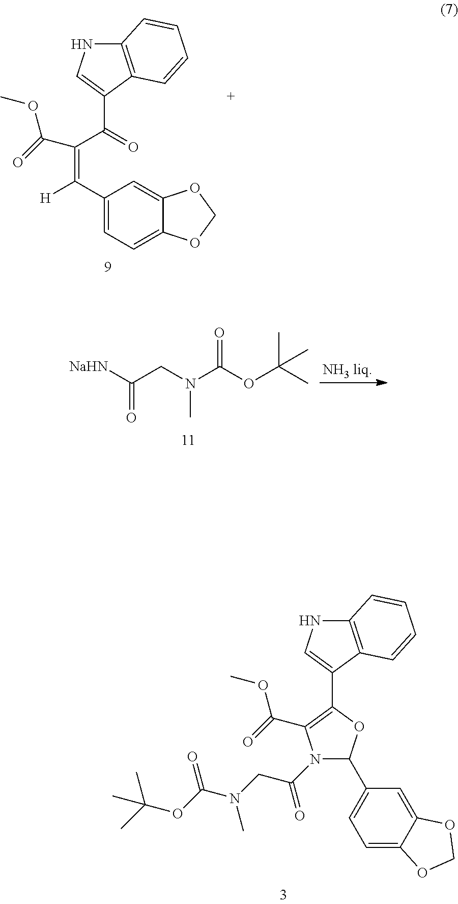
C1=C2C(=CC(C3N(C(CN(C(OC(C)(C)C)=O)C)=O)C(C(OC)=O)=C(C4=CNC5=C4C=CC=C5)O3)=C1)OCO2.C1(C(=C(C(C2=CNC3=C2C=CC=C3)=O)C(OC)=O)[H])=CC=C2C(=C1)OCO2.[NaHN]C(CN(C(OC(C)(C)C)=O)C)=O
